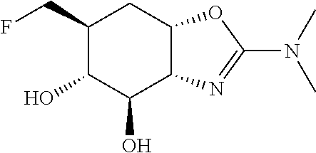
C1(CF)C(O)C(O)C2C(C1)OC(N(C)C)=N2
